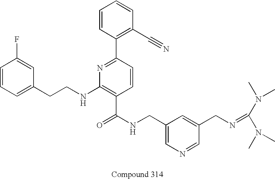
O=C(NCC1=CN=CC(CN=C(N(C)C)N(C)C)=C1)C1=C(NCCC2=CC=CC(F)=C2)N=C(C2=C(C#N)C=CC=C2)C=C1
